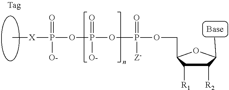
C1([R2])C([R1])C(COP(=O)([Z-])OP(=O)([O-])OP(=O)([O-])[X]C)OC1C
